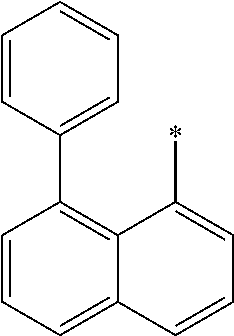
C12=CC=CC(C3=CC=CC=C3)=C1C(*)=CC=C2
